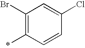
C1=C(Cl)C=CC(*)=C1Br
